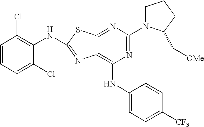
C1=CC=C(Cl)C(NC2=NC3=C(NC4=CC=C([CF3])C=C4)N=C(N4CCCC4C[OMe])N=C3S2)=C1Cl
